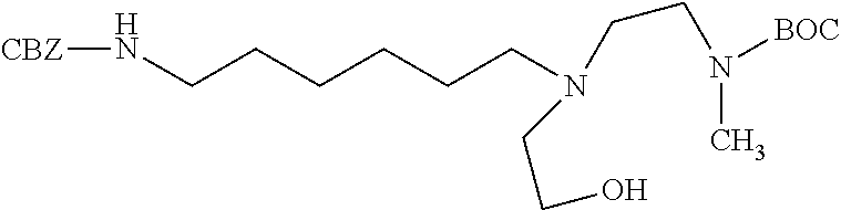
[CBZ]NCCCCCCN(CCO)CCN(C)[BOC]
